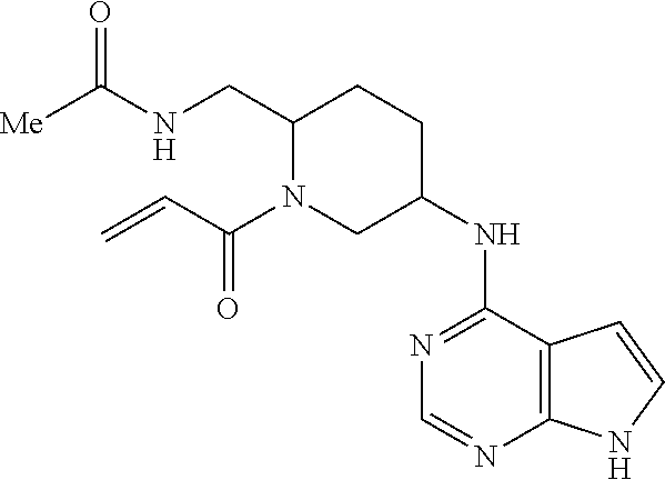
N1=C(NC2CCC(CNC([Me])=O)N(C(C=C)=O)C2)C2=C(N=C1)NC=C2
